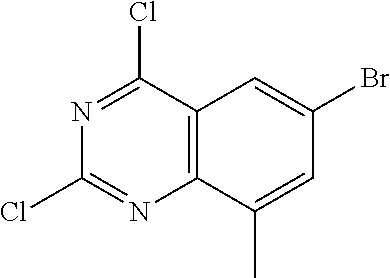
C12=C(C(C)=CC(Br)=C1)N=C(Cl)N=C2Cl
